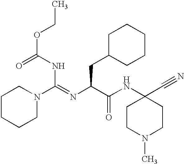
C1N(C(NC(=O)OCC)=NC(C(NC2(C#N)CCN(C)CC2)=O)CC2CCCCC2)CCCC1
